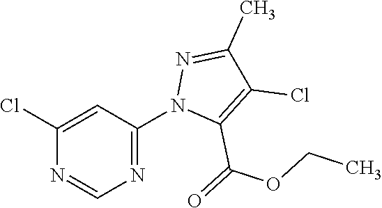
C1=C(Cl)N=CN=C1N1C(C(=O)OCC)=C(Cl)C(C)=N1
